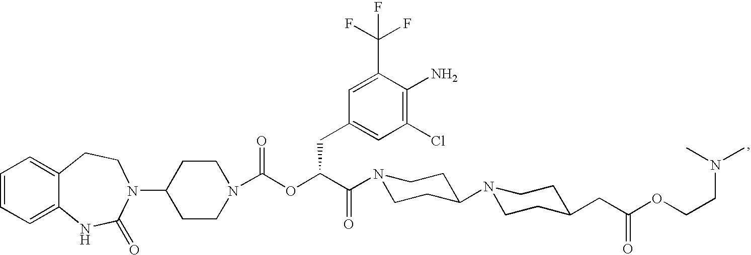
C1=CC=C2C(=C1)CCN(C1CCN(C(OC(C(=O)N3CCC(N4CCC(CC(OCCN(C)C)=O)CC4)CC3)CC3=CC(Cl)=C(N)C(C(F)(F)F)=C3)=O)CC1)C(=O)N2
